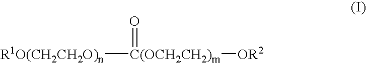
[R1O(CH2CH2O)n][C(OCH2CH2)m]([OR2])=O
